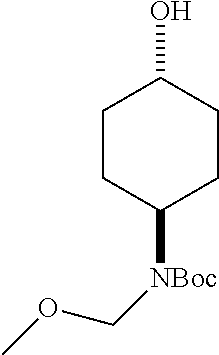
C1CC([NBoc]COC)CCC1O
